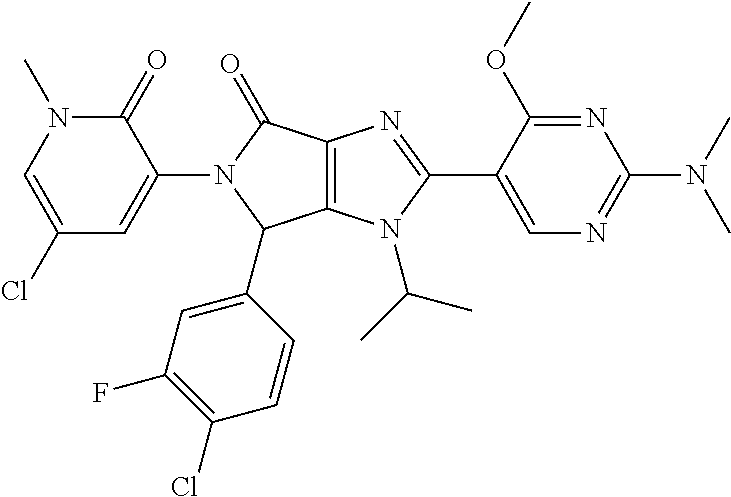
C1(Cl)=CN(C)C(=O)C(N2C(C3=CC(F)=C(Cl)C=C3)C3=C(C2=O)N=C(C2=CN=C(N(C)C)N=C2OC)N3C(C)C)=C1
